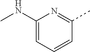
C1(NC)=CC=CC(C)=N1
